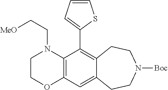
C12=C(N(CC[MeO])CCO1)C(C1=CC=CS1)=C1C(=C2)CCN([Boc])CC1
